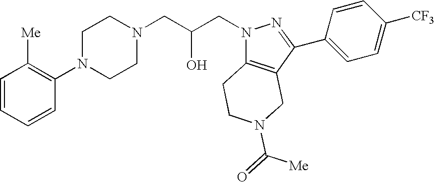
C1=CC=CC(N2CCN(CC(CN3C4=C(C(C5=CC=C([CF3])C=C5)=N3)CN(C([Me])=O)CC4)O)CC2)=C1[Me]
